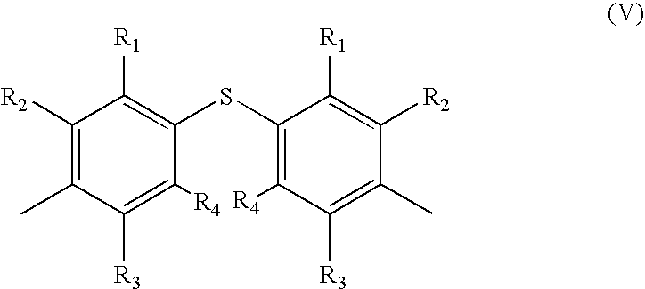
C1([R2])=C(C)C([R3])=C([R4])C(SC2=C([R4])C([R3])=C(C)C([R2])=C2[R1])=C1[R1]
